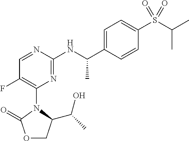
C1=C(S(C(C)C)(=O)=O)C=CC(C(NC2=NC(N3C(C(C)O)COC3=O)=C(F)C=N2)C)=C1
